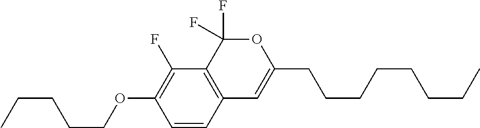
C1=CC2=C(C(F)=C1OCCCCC)C(F)(F)OC(CCCCCCCC)=C2
